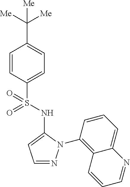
C1(C([Me])([Me])[Me])=CC=C(S(=O)(=O)NC2=CC=NN2C2=C3C(=CC=C2)N=CC=C3)C=C1
